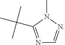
N1=C(C(C)(C)C)N(C)N=C1
